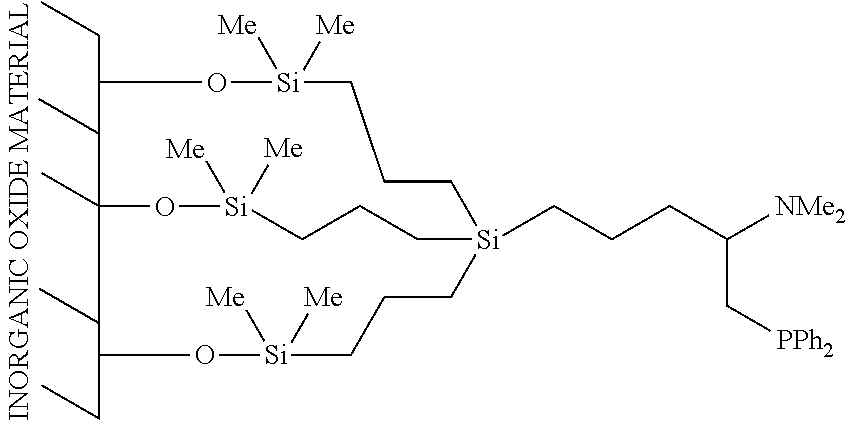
C1(CC)O[Si]([Me])([Me])CCC[Si]2(CCCC([NMe2])C[PPh2])CCC[Si]([Me])([Me])OC1(C)C(CC)O[Si]([Me])([Me])CCC2
